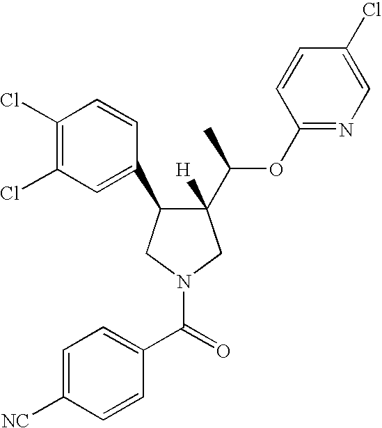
C1(C(OC2=NC=C(Cl)C=C2)C)([H])C(C2=CC(Cl)=C(Cl)C=C2)CN(C(=O)C2=CC=C([NC])C=C2)C1
